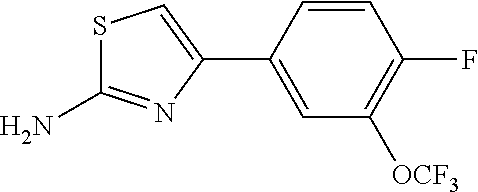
S1C(N)=NC(C2=CC([OCF3])=C(F)C=C2)=C1
